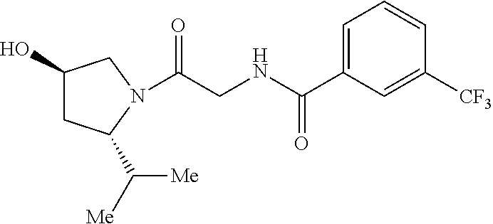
C1(O)CC(C([Me])[Me])N(C(CNC(C2=CC=CC([CF3])=C2)=O)=O)C1
